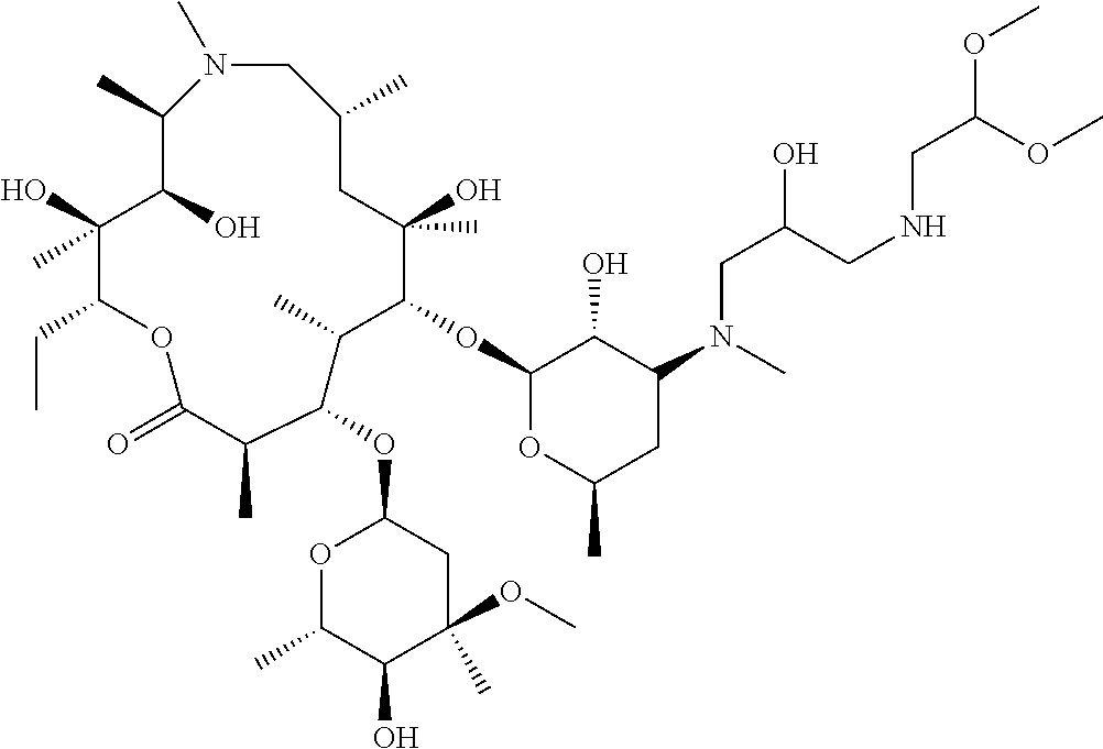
N1(C)CC(C)CC(O)(C)C(OC2OC(C)CC(N(CC(CNCC(OC)OC)O)C)C2O)C(C)C(OC2OC(C)C(O)C(C)(OC)C2)C(C)C(=O)OC(CC)C(O)(C)C(O)C1C
